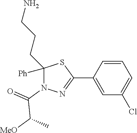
C1([Ph])(CCCN)N(C(=O)C([MeO])C)N=C(C2=CC(Cl)=CC=C2)S1
